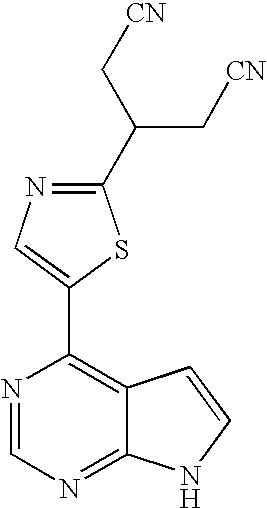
C1(C(C[CN])C[CN])=NC=C(C2=C3C(=NC=N2)NC=C3)S1
